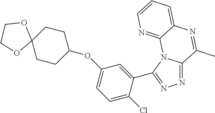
N1=C2N(C(C3=CC(OC4CCC5(CC4)OCCO5)=CC=C3Cl)=N1)C1=NC=CC=C1N=C2C
